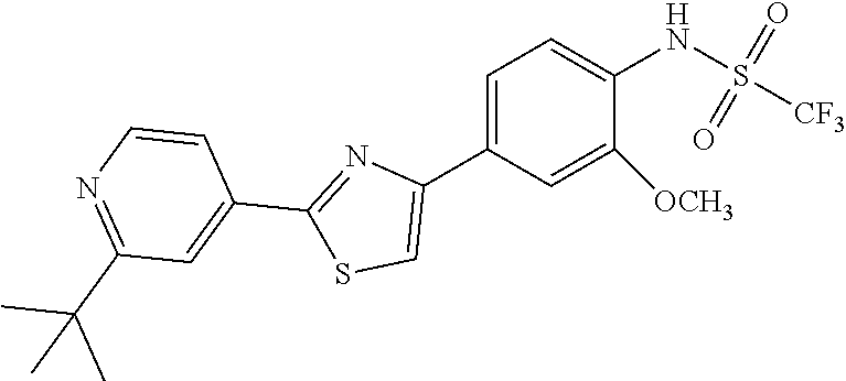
C1=C(C2=CSC(C3=CC(C(C)(C)C)=NC=C3)=N2)C=C([OCH3])C(NS(=O)(=O)[CF3])=C1
